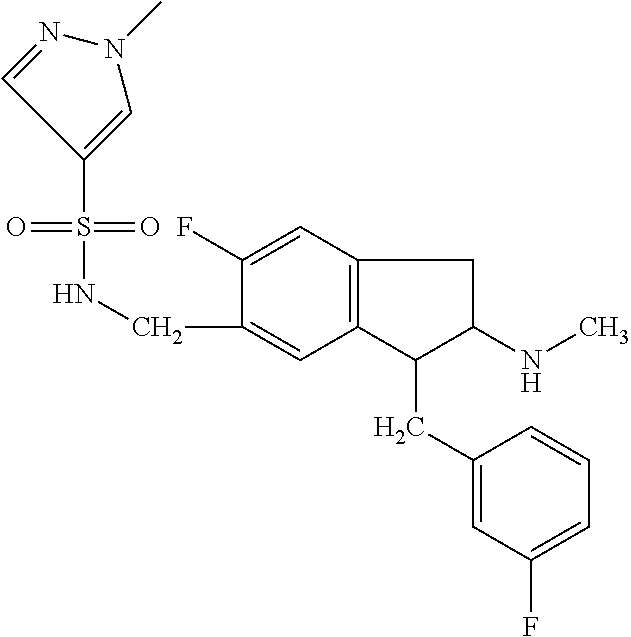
C(C1=CC2=C(C=C1F)CC(NC)C2CC1=CC(F)=CC=C1)NS(=O)(=O)C1=CN(C)N=C1
